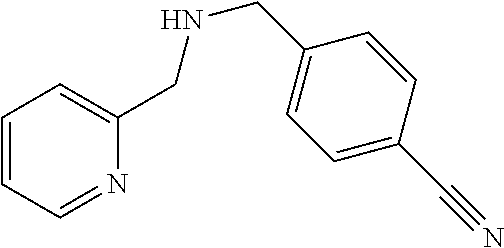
C1=CC=NC(CNCC2=CC=C(C#N)C=C2)=C1
